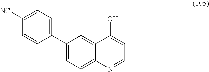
C1(C2=CC=C([NC])C=C2)=CC=C2C(=C1)C(O)=CC=N2
